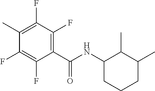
C1(C)=C(F)C(F)=C(C(NC2CCCC(C)C2C)=O)C(F)=C1F
